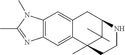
C12=C(C=C3C(=C1)CC1C(C)(C)C3(C)CCN1)N=C(C)N2C
